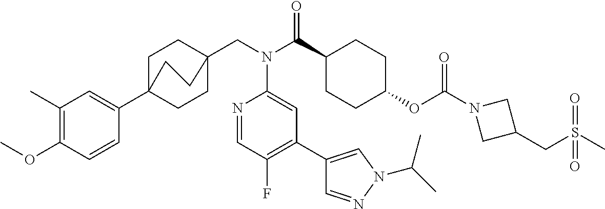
C1(C)=C(OC)C=CC(C23CCC(CN(C(C4CCC(OC(N5CC(CS(C)(=O)=O)C5)=O)CC4)=O)C4=CC(C5=CN(C(C)C)N=C5)=C(F)C=N4)(CC2)CC3)=C1
